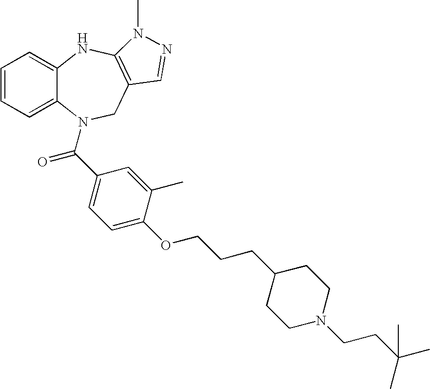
C1=CC=C2C(=C1)NC1=C(CN2C(C2=CC=C(OCCCC3CCN(CCC(C)(C)C)CC3)C(C)=C2)=O)C=NN1C
